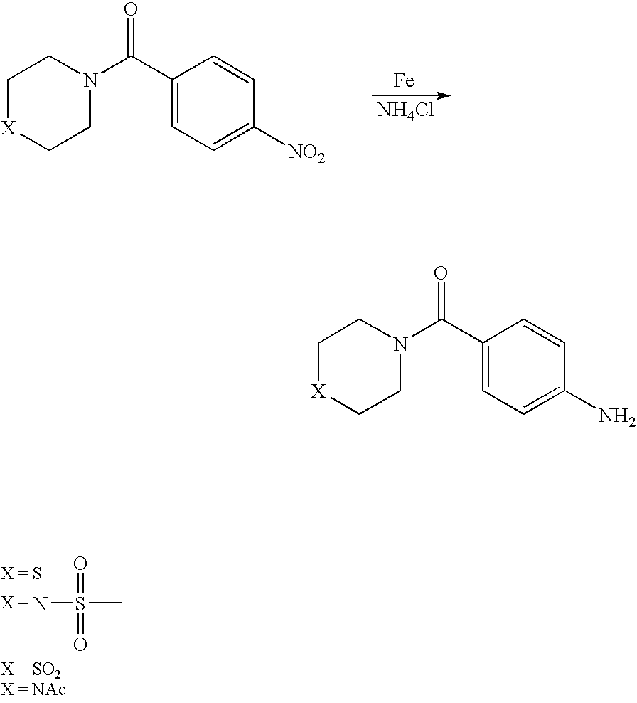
NS(=O)(=O)C.[Fe].[NH4Cl].C1(C(N2CC[X]CC2)=O)=CC=C([NO2])C=C1.C1(C(N2CC[X]CC2)=O)=CC=C(N)C=C1
